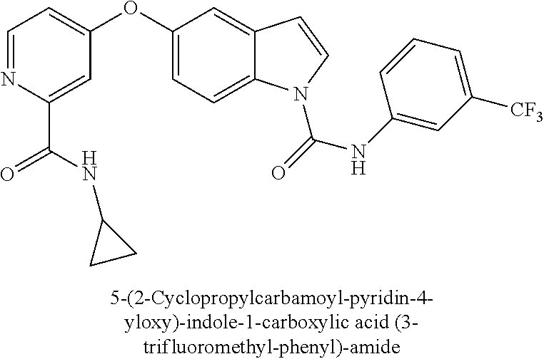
C1=NC(C(NC2CC2)=O)=CC(OC2=CC=C3C(=C2)C=CN3C(=O)NC2=CC([CF3])=CC=C2)=C1
